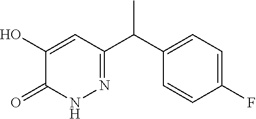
C1=C(C(C2=NNC(=O)C(O)=C2)C)C=CC(F)=C1
